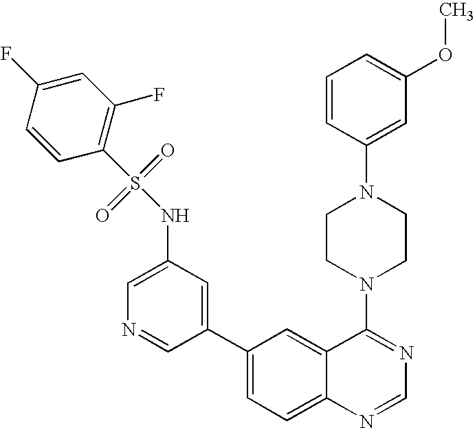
C1=C(NS(=O)(=O)C2=C(F)C=C(F)C=C2)C=C(C2=CC=C3C(=C2)C(N2CCN(C4=CC(OC)=CC=C4)CC2)=NC=N3)C=N1
